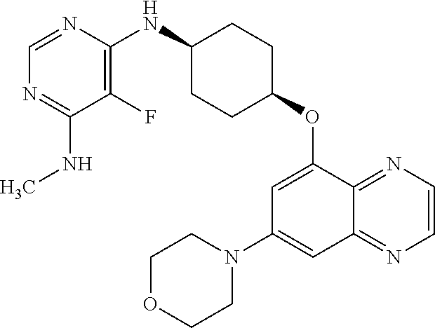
C1=NC(NC2CCC(OC3=CC(N4CCOCC4)=CC4=NC=CN=C34)CC2)=C(F)C(NC)=N1
